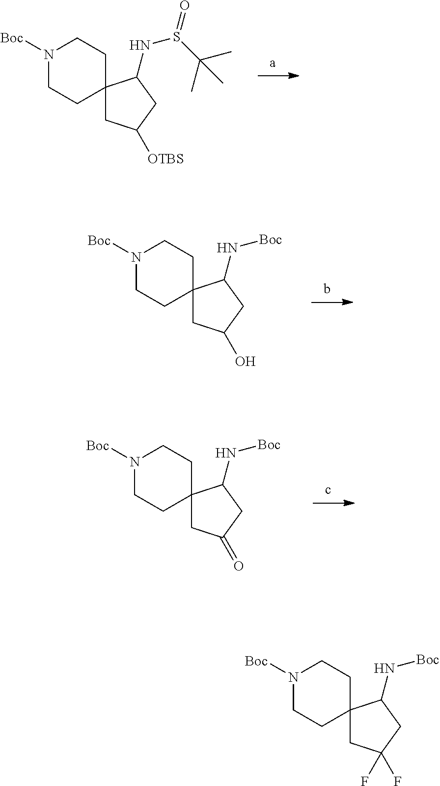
N1([Boc])CCC2(CC1)CC([OTBS])CC2NS(=O)C(C)(C)C.N1([Boc])CCC2(CC1)CC(O)CC2N[Boc].N1([Boc])CCC2(CC1)CC(=O)CC2N[Boc].N1([Boc])CCC2(CC1)CC(F)(F)CC2N[Boc]
